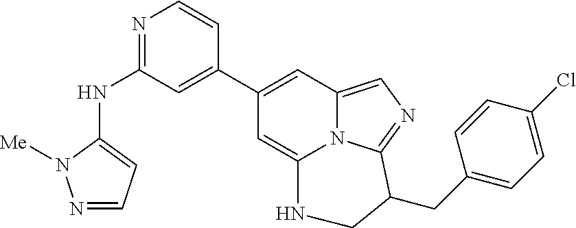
N1=CC=C(NC2=NC=CC(C3=CC4=CN=C5N4C(=C3)NCC5CC3=CC=C(Cl)C=C3)=C2)N1[Me]
